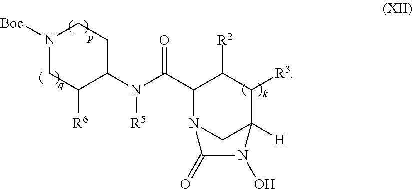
N1([Boc])CC([R6])C(N(C(C2N3CC([H])(C([R3])C2[R2])N(O)C3=O)=O)[R5])CC1
